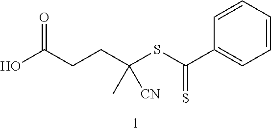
OC(CCC(SC(C1=CC=CC=C1)=S)([CN])C)=O
